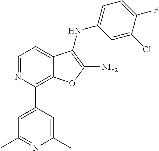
C12=C(C3=CC(C)=NC(C)=C3)N=CC=C1C(NC1=CC=C(F)C(Cl)=C1)=C(N)O2
